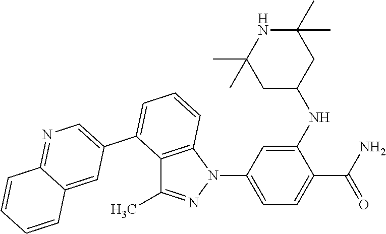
C1(NC2CC(C)(C)NC(C)(C)C2)=CC(N2C3=C(C(C)=N2)C(C2=CN=C4C(=C2)C=CC=C4)=CC=C3)=CC=C1C(N)=O
